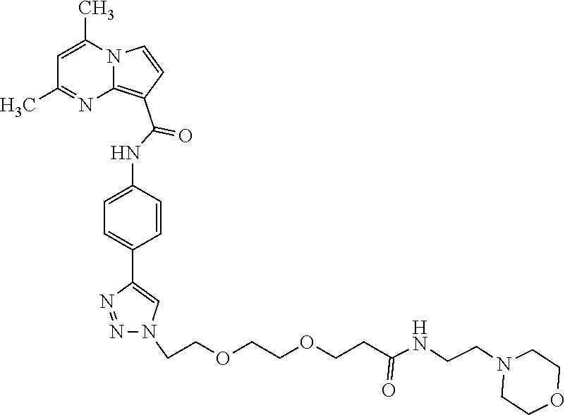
C1=C(C)N2C(=C(C(NC3=CC=C(C4=CN(CCOCCOCCC(NCCN5CCOCC5)=O)N=N4)C=C3)=O)C=C2)N=C1C
